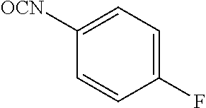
C1([OCN])=CC=C(F)C=C1
